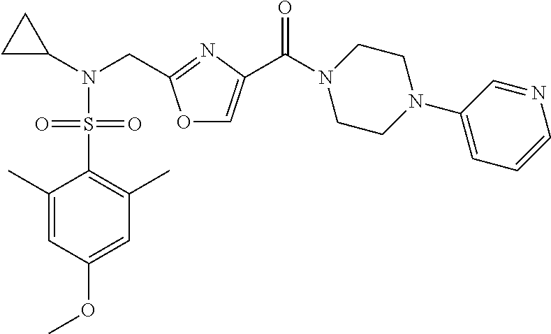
C1(C)=CC(OC)=CC(C)=C1S(N(C1CC1)CC1=NC(C(N2CCN(C3=CC=CN=C3)CC2)=O)=CO1)(=O)=O
